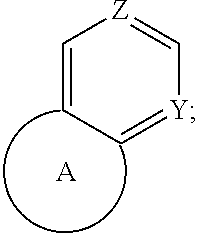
C1=[Z]C=CC=[Y]1.[A]
